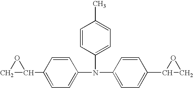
C1(N(C2=CC=C(C3CO3)C=C2)C2=CC=C(C)C=C2)=CC=C(C2CO2)C=C1
